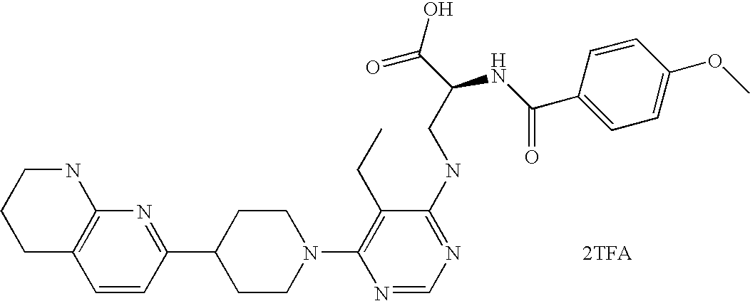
C1=CC(C2CCN(C3=C(CC)C(NCC(C(O)=O)NC(C4=CC=C(OC)C=C4)=O)=NC=N3)CC2)=NC2=C1CCCN2.[2TFA]
